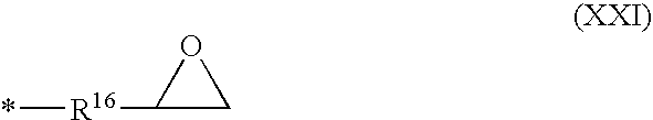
*[R16]C1CO1
